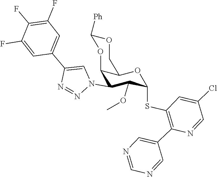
O(C1C(SC2=C(C3=CN=CN=C3)N=CC(Cl)=C2)OC2C(OC([Ph])OC2)C1N1C=C(C2=CC(F)=C(F)C(F)=C2)N=N1)C
